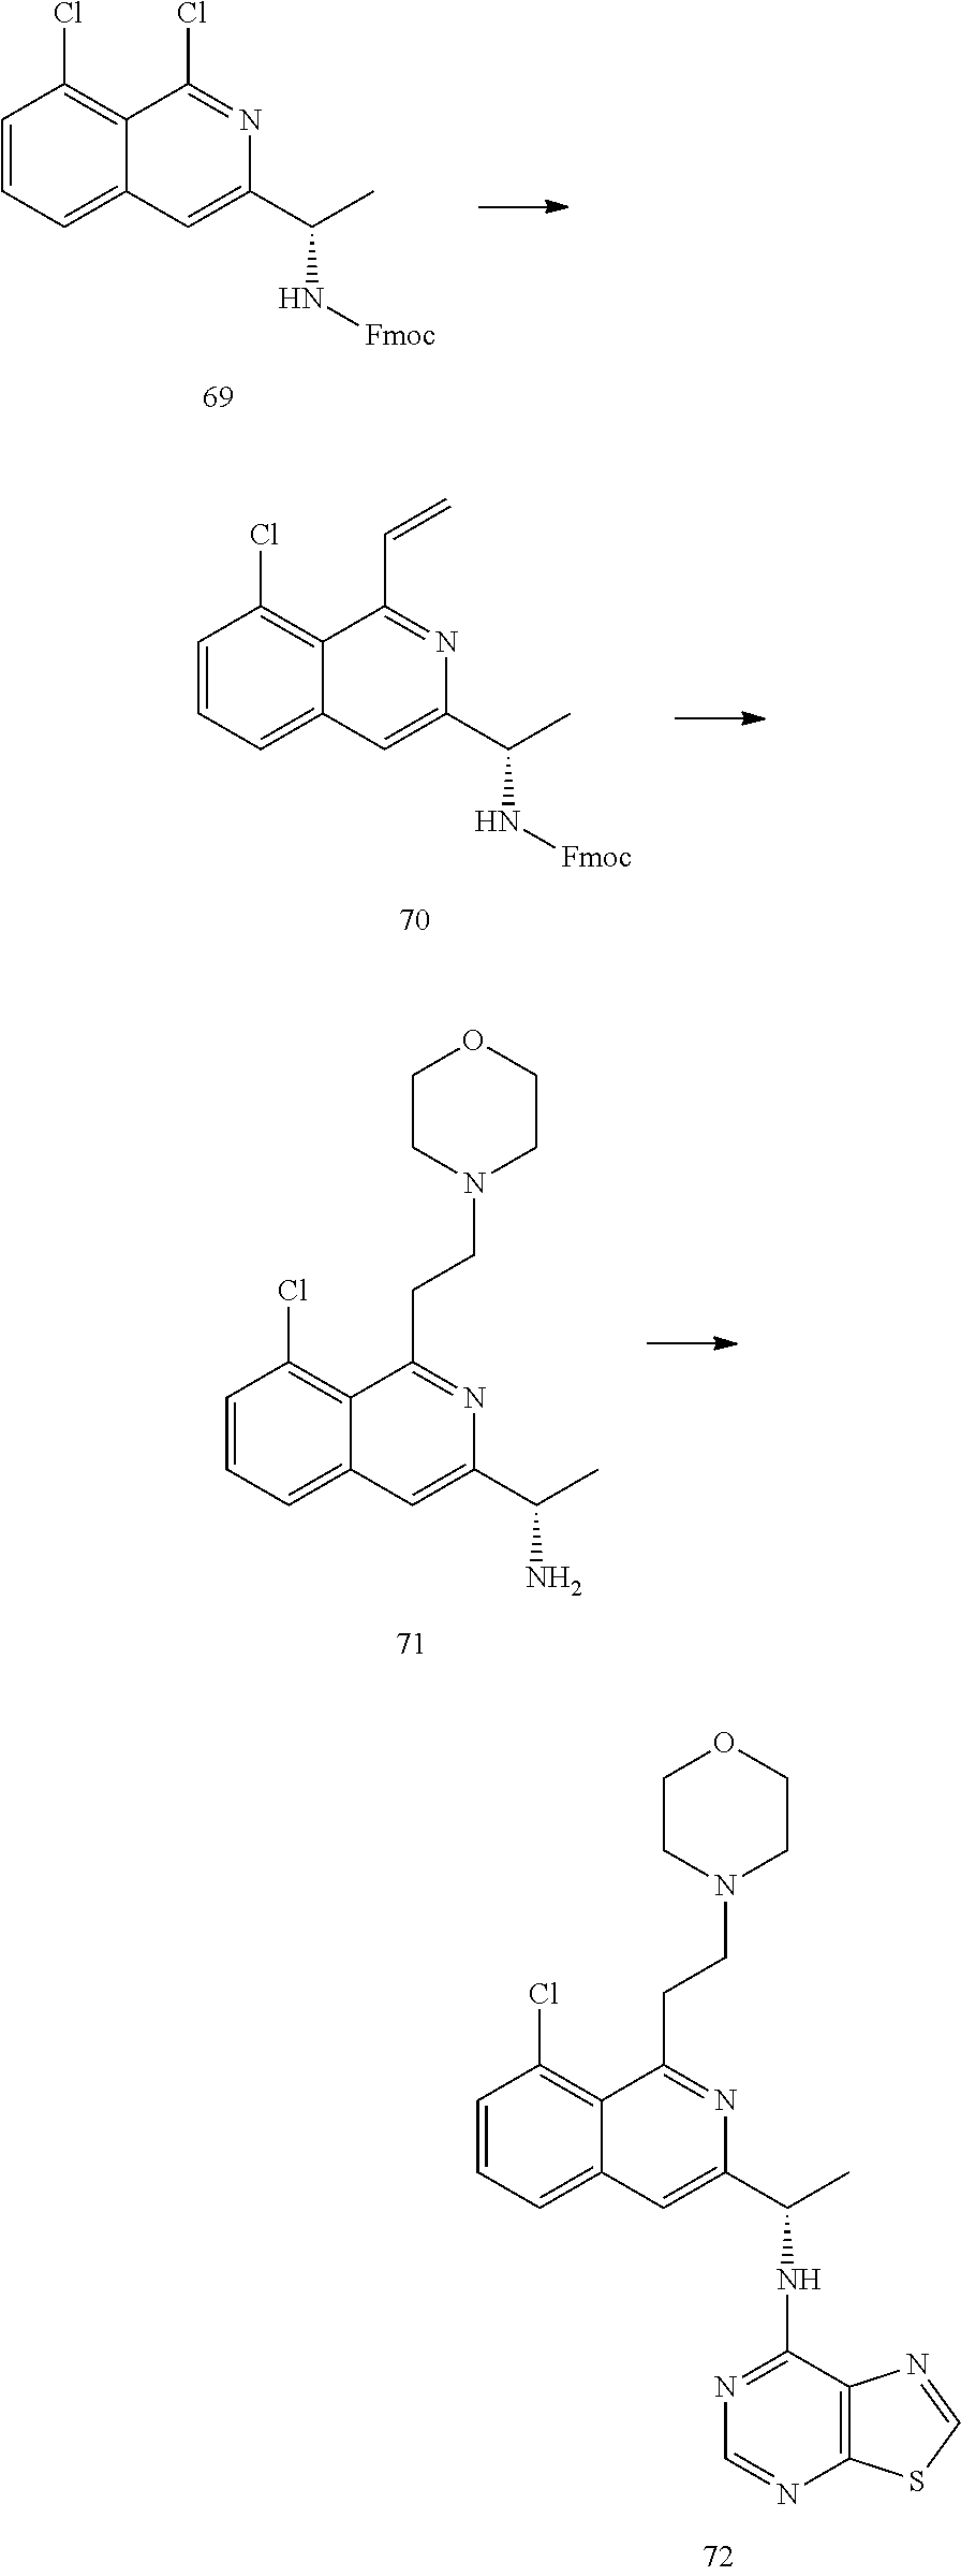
C1=CC=C2C(=C1Cl)C(CCN1CCOCC1)=NC(C(C)NC1=NC=NC3=C1N=CS3)=C2.C1=CC=C2C(=C1Cl)C(Cl)=NC(C(C)N[Fmoc])=C2.C1=CC=C2C(=C1Cl)C(C=C)=NC(C(C)N[Fmoc])=C2.C1=CC=C2C(=C1Cl)C(CCN1CCOCC1)=NC(C(C)N)=C2
